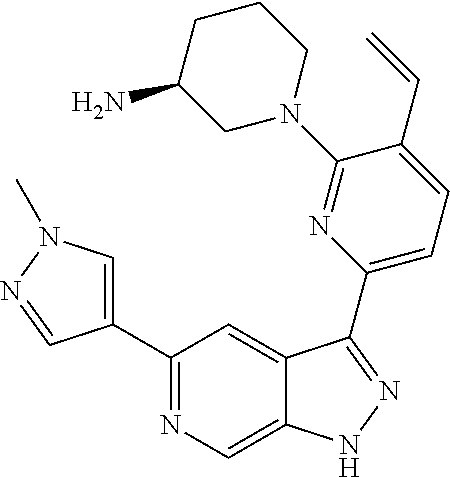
C1(C2=CN(C)N=C2)=NC=C2C(=C1)C(C1=CC=C(C=C)C(N3CCCC(N)C3)=N1)=NN2
